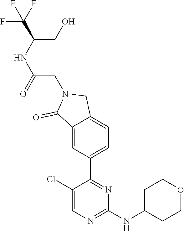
C1(Cl)=CN=C(NC2CCOCC2)N=C1C1=CC=C2C(=C1)C(=O)N(CC(=O)NC(C(F)(F)F)CO)C2
